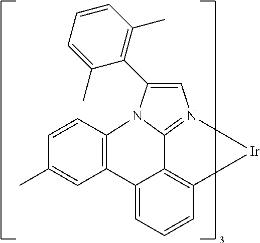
C12=C3C=CC=C1C1=C(N4C(C5=C(C)C=CC=C5C)=CN(=C24)[Ir]3)C=CC(C)=C1
